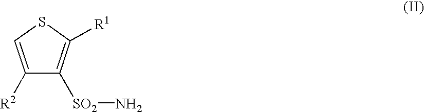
S1C=C([R2])C([SO2]N)=C1[R1]
